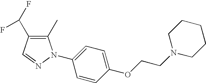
C1(OCCN2CCCCC2)=CC=C(N2C(C)=C(C(F)F)C=N2)C=C1
